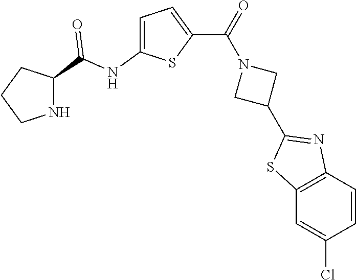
C1CNC(C(NC2=CC=C(C(=O)N3CC(C4=NC5=C(S4)C=C(Cl)C=C5)C3)S2)=O)C1
